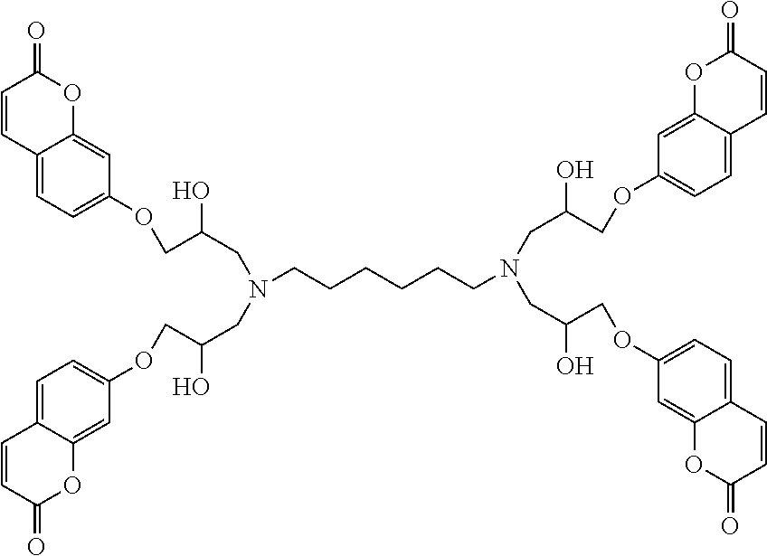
C(C(O)COC1=CC=C2C(=C1)OC(=O)C=C2)N(CC(O)COC1=CC=C2C(=C1)OC(=O)C=C2)CCCCCCN(CC(O)COC1=CC=C2C(=C1)OC(=O)C=C2)CC(O)COC1=CC=C2C(=C1)OC(=O)C=C2
